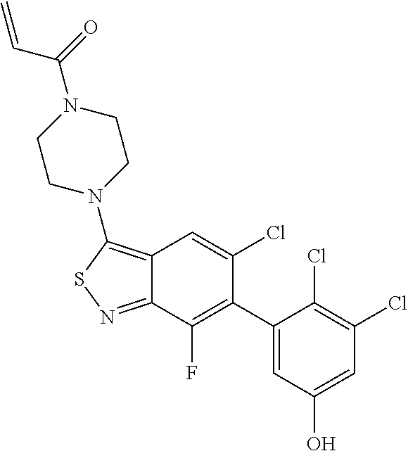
C1(C2=C(F)C3=NSC(N4CCN(C(=O)C=C)CC4)=C3C=C2Cl)=CC(O)=CC(Cl)=C1Cl
